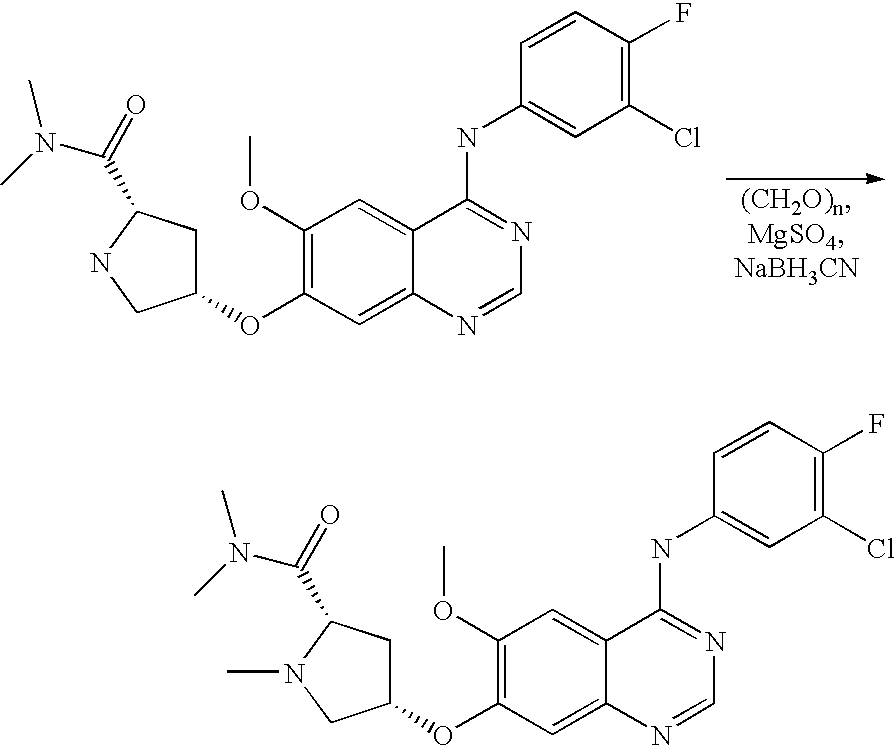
C1(OC)=C(OC2CC(C(=O)N(C)C)NC2)C=C2C(=C1)C(NC1=CC(Cl)=C(F)C=C1)=NC=N2.C1(OC)=C(OC2CC(C(=O)N(C)C)N(C)C2)C=C2C(=C1)C(NC1=CC(Cl)=C(F)C=C1)=NC=N2
